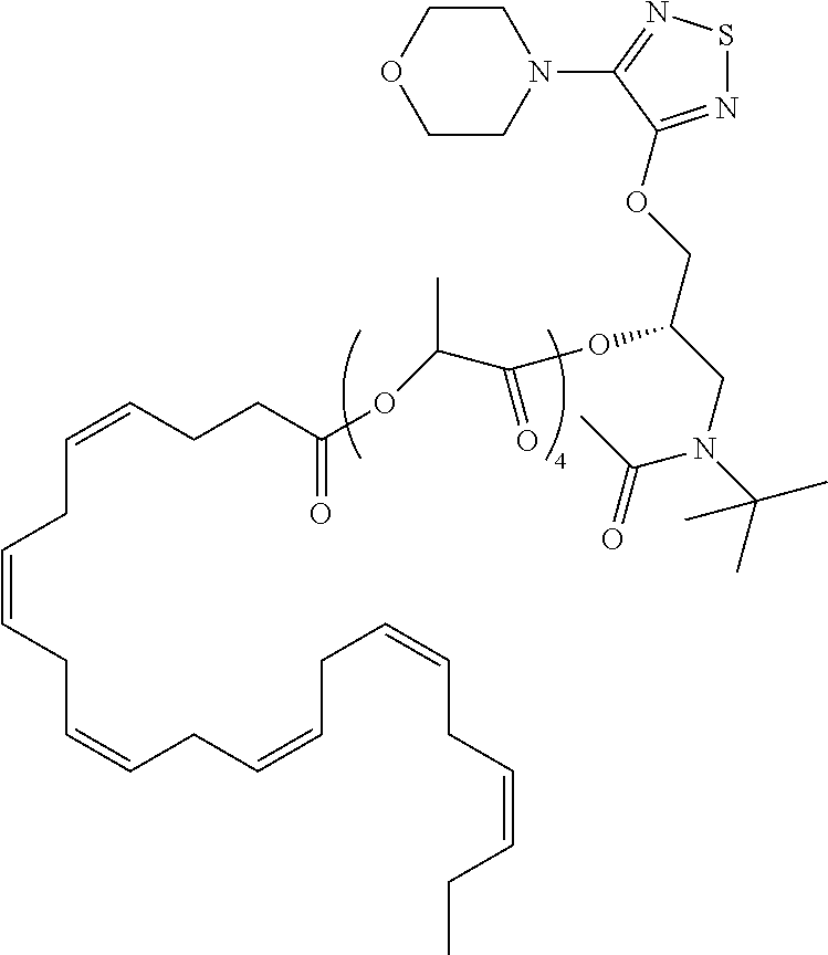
C(CC=CCC=CCC=CCC=CCC=CCC)=CCCC(OC(C(=O)OC(COC1=NSN=C1N1CCOCC1)CN(C(C)(C)C)C(C)=O)C)=O
